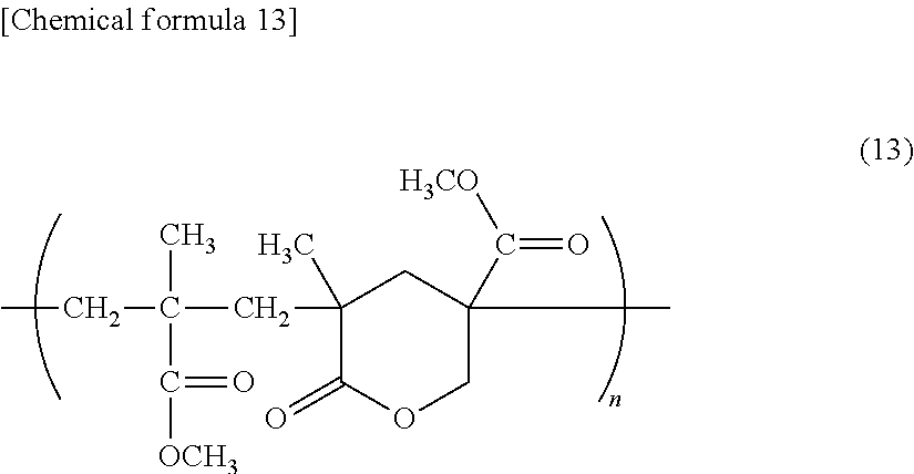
CCC(CC1(C)C(=O)OCC(C)(C(=O)[H3CO])C1)(C)C([OCH3])=O
